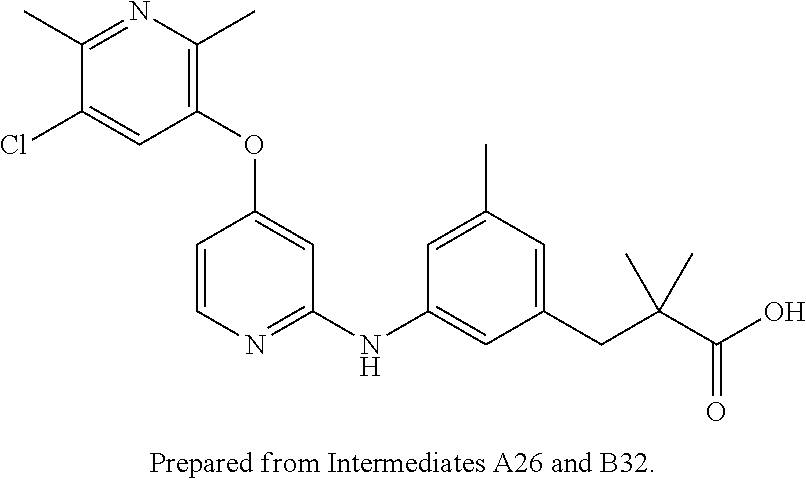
C1(OC2=CC(NC3=CC(CC(C(O)=O)(C)C)=CC(C)=C3)=NC=C2)=C(C)N=C(C)C(Cl)=C1
